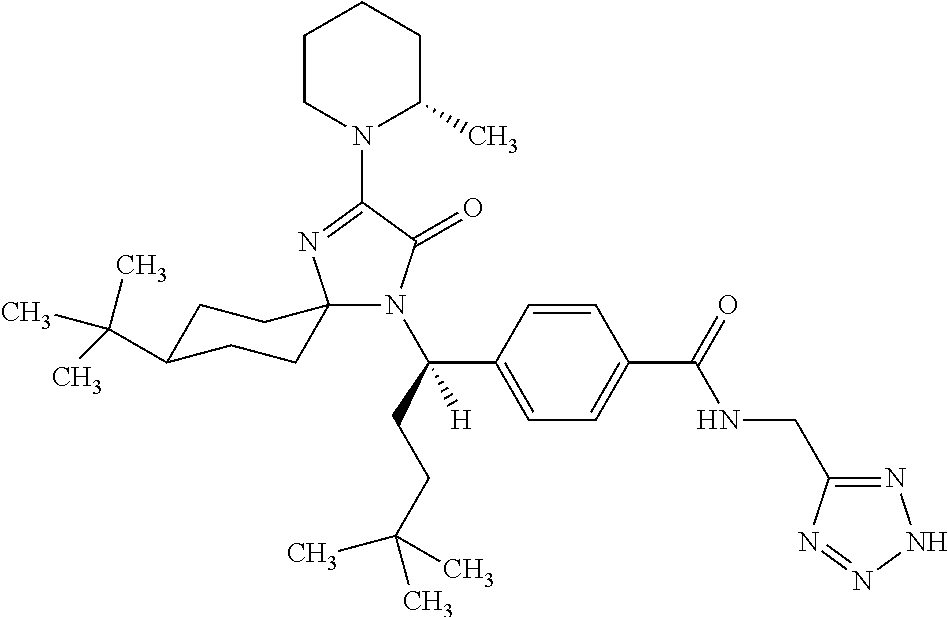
CC(C1CCC2(CC1)N(C(C1=CC=C(C(=O)NCC3=NNN=N3)C=C1)(CCC(C)(C)C)[H])C(=O)C(N1C(C)CCCC1)=N2)(C)C
